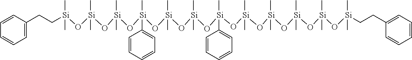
C1=CC(CC[Si](O[Si](O[Si](O[Si](O[Si](O[Si](O[Si](O[Si](O[Si](O[Si](O[Si](O[Si](CCC2=CC=CC=C2)(C)C)(C)C)(C)C)(C)C)(C)C)(C)C2=CC=CC=C2)(C)C)(C)C)(C)C2=CC=CC=C2)(C)C)(C)C)(C)C)=CC=C1
